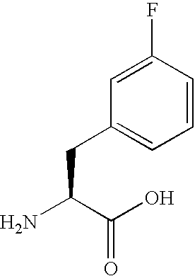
NC(C(O)=O)CC1=CC=CC(F)=C1
